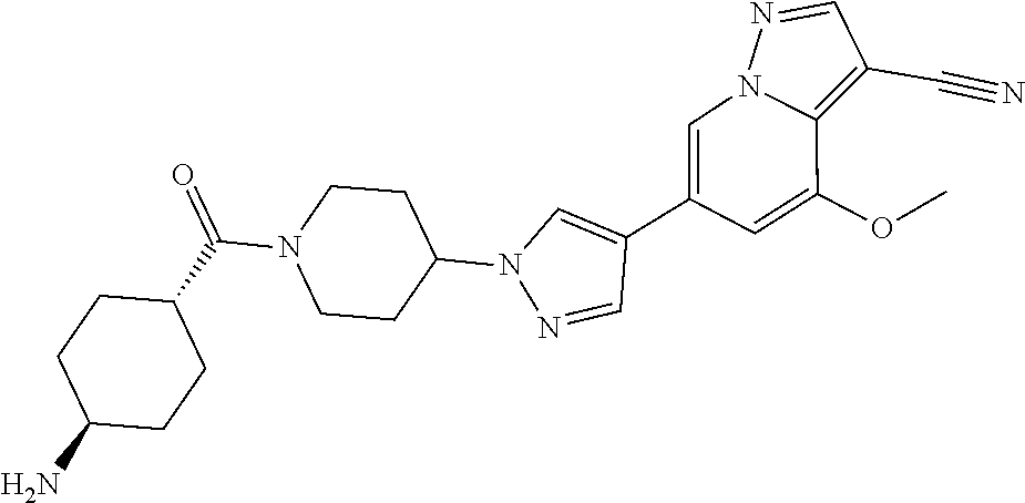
C1(C2=CN3C(=C(C#N)C=N3)C(OC)=C2)=CN(C2CCN(C(C3CCC(N)CC3)=O)CC2)N=C1
